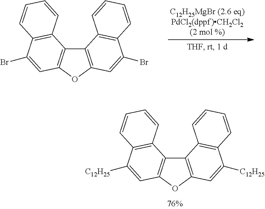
C12=C(OC3=C1C1=C(C(Br)=C3)C=CC=C1)C=C(Br)C1=C2C=CC=C1.C12=C(OC3=C1C1=C(C([C12H25])=C3)C=CC=C1)C=C([C12H25])C1=C2C=CC=C1
